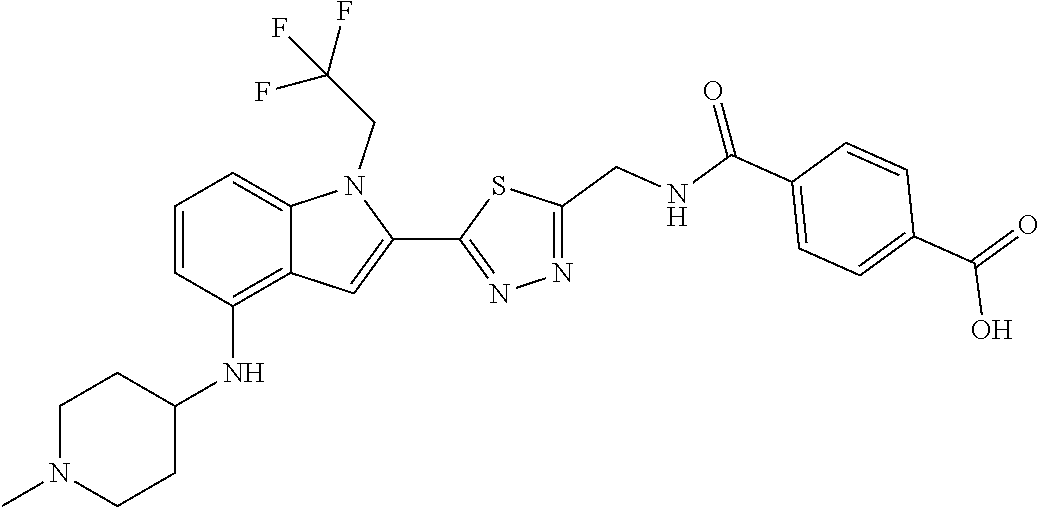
N1=C(C2=CC3=C(NC4CCN(C)CC4)C=CC=C3N2CC(F)(F)F)SC(CNC(C2=CC=C(C(O)=O)C=C2)=O)=N1
